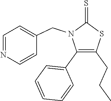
C1(C2=CC=CC=C2)=C(CCC)SC(=S)N1CC1=CC=NC=C1
